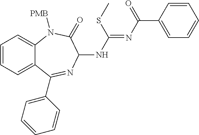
C1=CC=C2C(=C1)N([PMB])C(=O)C(NC(=NC(C1=CC=CC=C1)=O)SC)N=C2C1=CC=CC=C1
